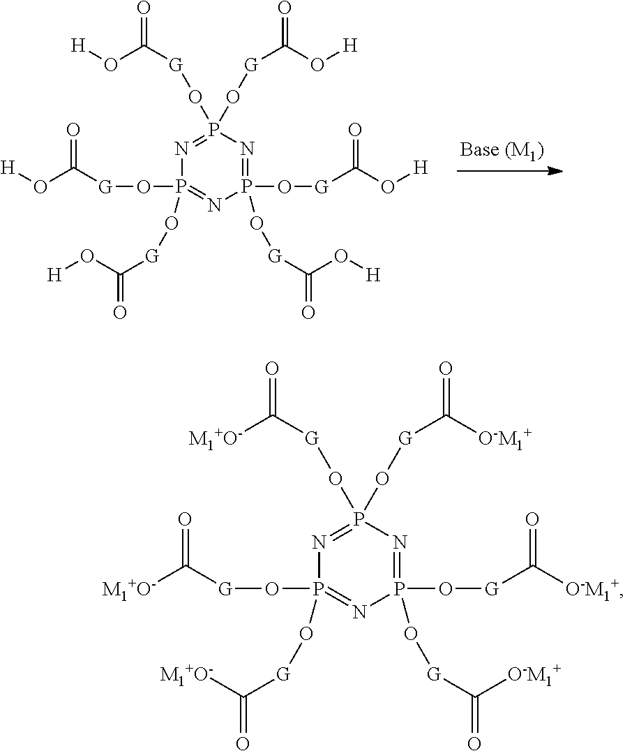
P1(O[G]C(O[H])=O)(O[G]C(=O)O[H])=NP(O[G]C(=O)O[H])(O[G]C(=O)O[H])=NP(O[G]C(O[H])=O)(O[G]C(=O)O[H])=N1.P1(O[G]C([O-M1+])=O)(O[G]C(=O)[O-M1+])=NP(O[G]C(=O)[O-M1+])(O[G]C(=O)[M1+O-])=NP(O[G]C([M1+O-])=O)(O[G]C(=O)[M1+O-])=N1
